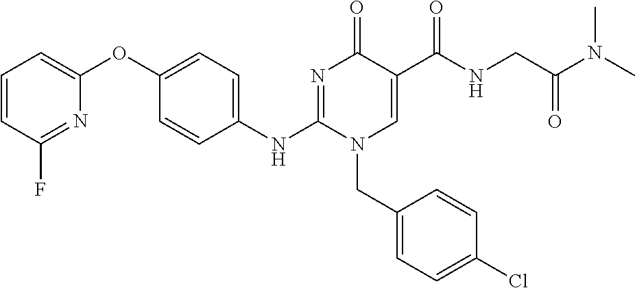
C1=CC(F)=NC(OC2=CC=C(NC3=NC(=O)C(C(NCC(N(C)C)=O)=O)=CN3CC3=CC=C(Cl)C=C3)C=C2)=C1
